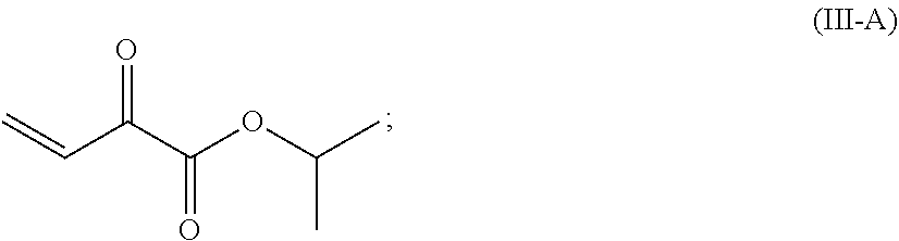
C=CC(C(OC(C)C)=O)=O
